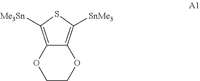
O1C2=C([SnMe3])SC([Me3Sn])=C2OCC1
